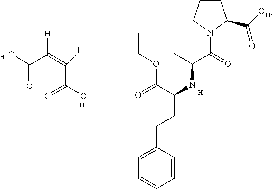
OC(C(=C(C(=O)O)[H])[H])=O.[H].[H].C1CCN(C(=O)C(C)NC(CCC2=CC=CC=C2)C(OCC)=O)C1C(=O)O.[H].[H]
